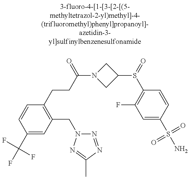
C1(C(F)(F)F)=CC(CN2N=NC(C)=N2)=C(CCC(N2CC(S(C3=C(F)C=C(S(N)(=O)=O)C=C3)=O)C2)=O)C=C1
